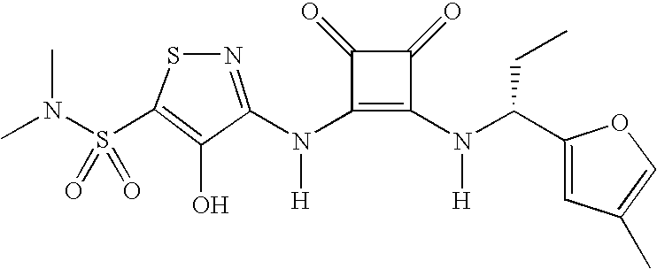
C1(N(C2=C(N([H])C(C3=CC(C)=CO3)CC)C(=O)C2=O)[H])=NSC(S(=O)(=O)N(C)C)=C1O
